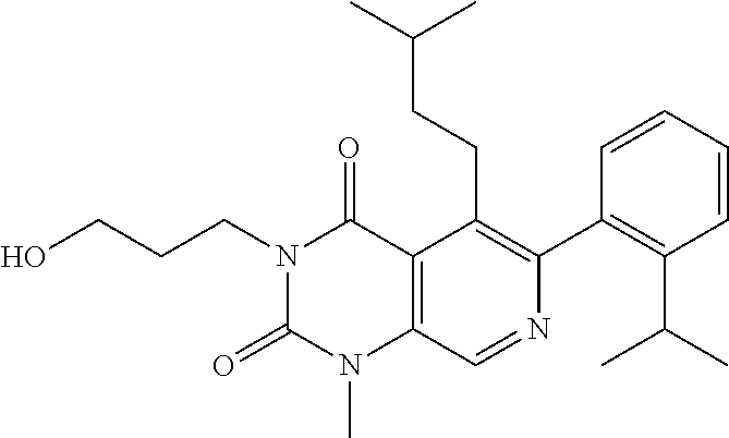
C12=C(C=NC(C3=C(C(C)C)C=CC=C3)=C1CCC(C)C)N(C)C(=O)N(CCCO)C2=O
